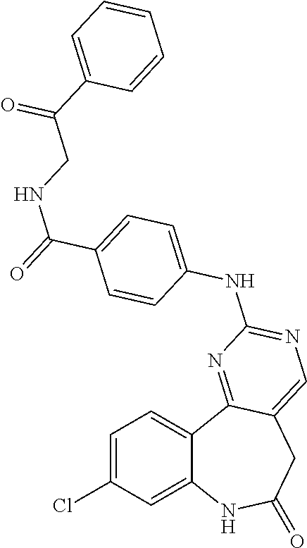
C1=C(Cl)C=C2C(=C1)C1=NC(NC3=CC=C(C(=O)NCC(C4=CC=CC=C4)=O)C=C3)=NC=C1CC(=O)N2
